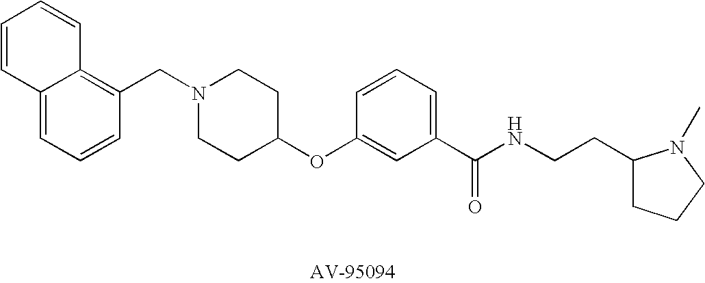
C1(CN2CCC(OC3=CC(C(NCCC4CCCN4C)=O)=CC=C3)CC2)=C2C(=CC=C1)C=CC=C2
